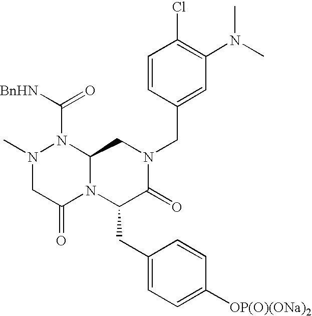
[BnHN]C(=O)N1N(C)CC(=O)N2C1CN(CC1=CC(N(C)C)=C(Cl)C=C1)C(=O)C2CC1=CC=C([OP(O)(ONa)2])C=C1
